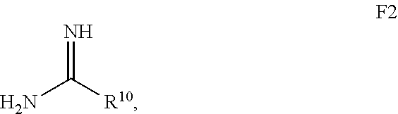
NC([R10])=N
